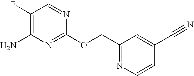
C1(F)=C(N)N=C(OCC2=NC=CC(C#N)=C2)N=C1
